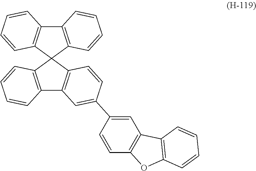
C12=C(C3(C4=C1C=C(C1=CC5=C(C=C1)OC1=C5C=CC=C1)C=C4)C1=C(C4=C3C=CC=C4)C=CC=C1)C=CC=C2
